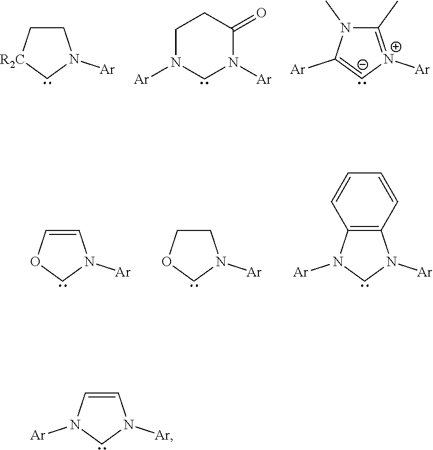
C1C[R2C]CN1[Ar].C1N([Ar])CN([Ar])C(=O)C1.C1(C)=[N+]([Ar])[C-]=C([Ar])N1C.C1=COCN1[Ar].C1COCN1[Ar].C12=C(N([Ar])CN1[Ar])C=CC=C2.C1=CN([Ar])CN1[Ar]
